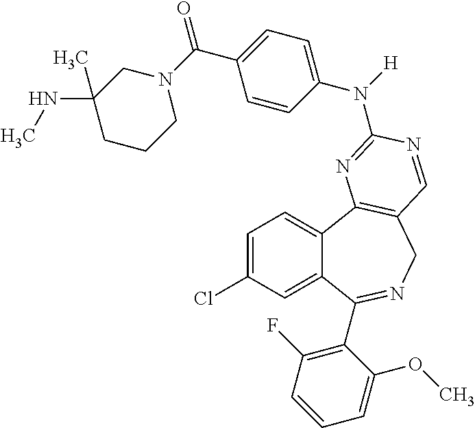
C1=C(Cl)C=C2C(=C1)C1=C(CN=C2C2=C(F)C=CC=C2OC)C=NC(N([H])C2=CC=C(C(=O)N3CC(C)(NC)CCC3)C=C2)=N1
